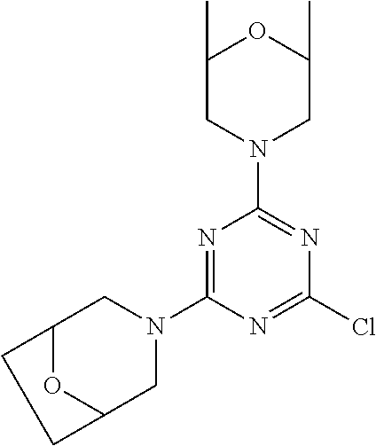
N1=C(N2CC3OC(C2)CC3)N=C(Cl)N=C1N1CC(C)OC(C)C1
